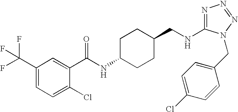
N1=C(NCC2CCC(NC(=O)C3=CC(C(F)(F)F)=CC=C3Cl)CC2)N(CC2=CC=C(Cl)C=C2)N=N1
